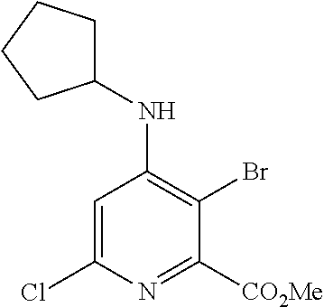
C1=C(Cl)N=C([CO2Me])C(Br)=C1NC1CCCC1
